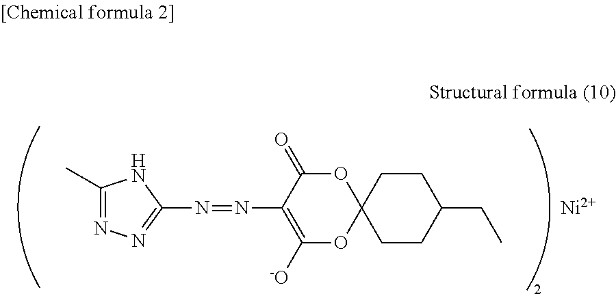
C1(C)=NN=C(N=NC2=C([-O])OC3(OC2=O)CCC(CC)CC3)N1.[Ni]
